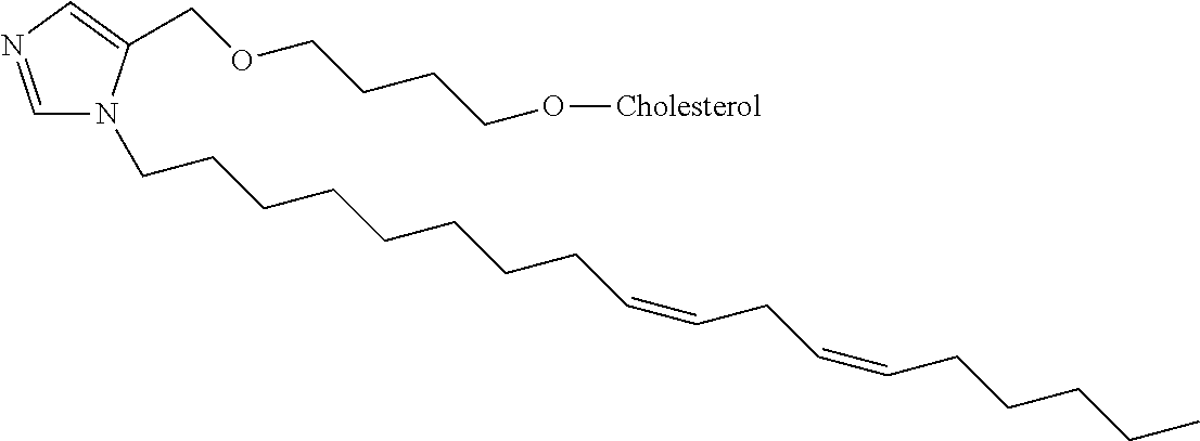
C1=NC=C(COCCCCO[Cholesterol])N1CCCCCCCCC=CCC=CCCCCC
